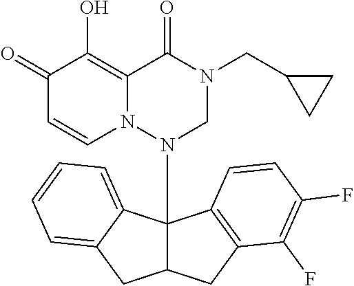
C1(=O)C=CN2C(=C1O)C(=O)N(CC1CC1)CN2C12C(CC3=C1C=CC(F)=C3F)CC1=CC=CC=C21
